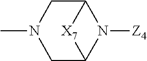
CN1CC2N([Z4])C(C1)[X7]2
